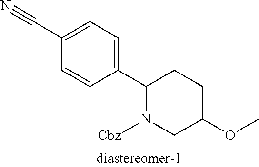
C1(C2CCC(OC)CN2[Cbz])=CC=C(C#N)C=C1
